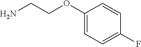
NCCOC1=CC=C(F)C=C1
